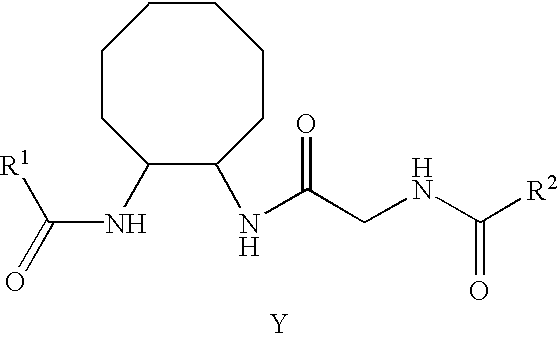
[Y].N(C(CNC([R2])=O)=O)C1C(NC(=O)[R1])CCCCCC1
